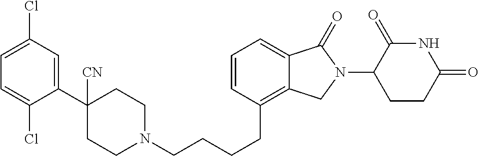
C1(C2=CC(Cl)=CC=C2Cl)([CN])CCN(CCCCC2=C3C(=CC=C2)C(=O)N(C2C(=O)NC(=O)CC2)C3)CC1
